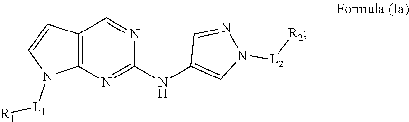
C1(NC2=CN([L2][R2])N=C2)=NC2=C(C=CN2[L1][R1])C=N1
